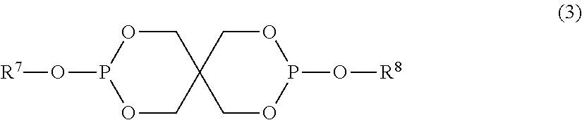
[R7]OP1OCC2(CO1)COP(O[R8])OC2
